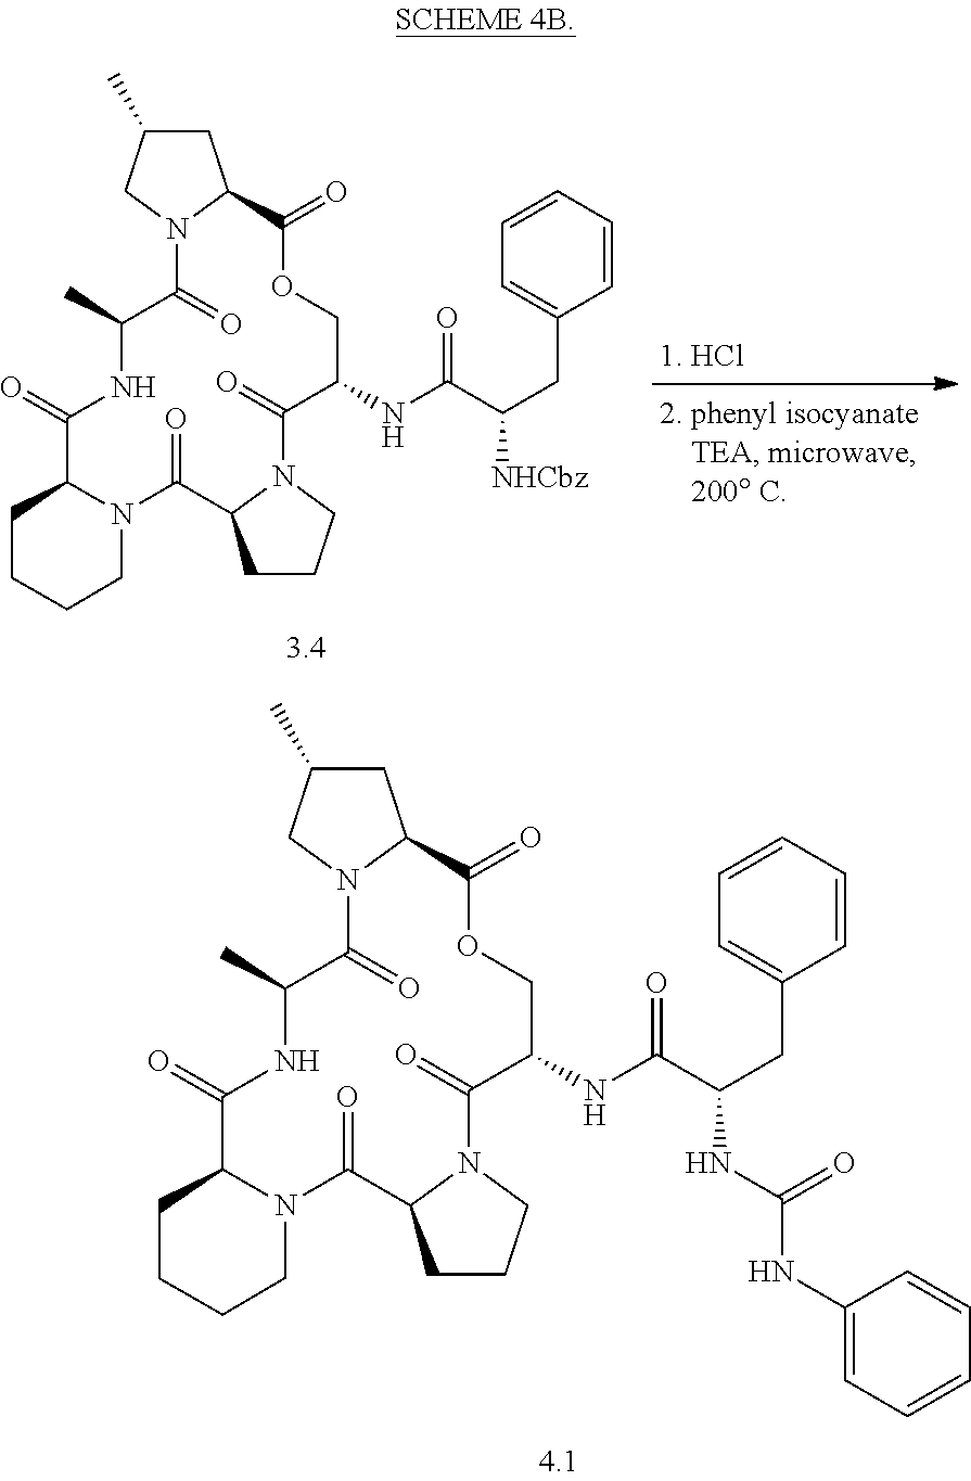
C1C(C)CN2C1C(=O)OCC(NC(C(NC(NC1=CC=CC=C1)=O)CC1=CC=CC=C1)=O)C(=O)N1C(CCC1)C(=O)N1CCCCC1C(=O)NC(C)C2=O.C1C(C)CN2C1C(=O)OCC(NC(C([NHCbz])CC1=CC=CC=C1)=O)C(=O)N1C(CCC1)C(=O)N1CCCCC1C(=O)NC(C)C2=O
